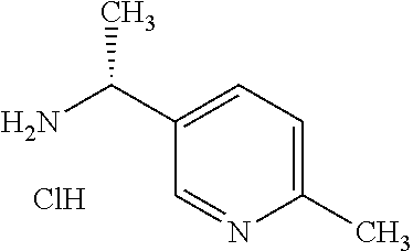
C1(C)=CC=C(C(N)C)C=N1.Cl
